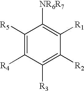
C1([R5])=C([R4])C([R3])=C([R2])C([R1])=C1[NR6R7]
